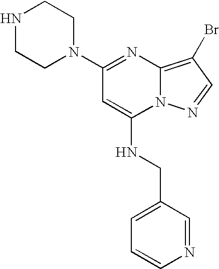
N1(C2=NC3=C(Br)C=NN3C(NCC3=CC=CN=C3)=C2)CCNCC1
